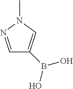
C1=NN(C)C=C1B(O)O
